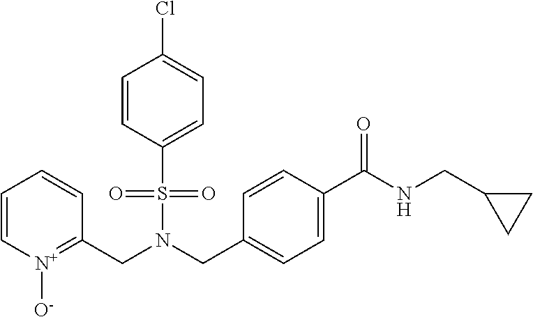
C1=C[N+]([O-])=C(CN(S(=O)(=O)C2=CC=C(Cl)C=C2)CC2=CC=C(C(NCC3CC3)=O)C=C2)C=C1
